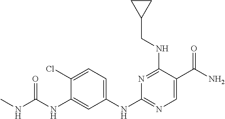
C1(NC(=O)NC)=CC(NC2=NC=C(C(N)=O)C(NCC3CC3)=N2)=CC=C1Cl
